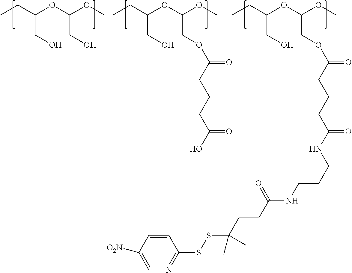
CCC(OC(OC)COC(=O)CCCC(NCCCNC(CCC(SSC1=NC=C([O2N])C=C1)(C)C)=O)=O)CO.CCC(OC(OC)CO)CO.CCC(OC(OC)COC(=O)CCCC(O)=O)CO
